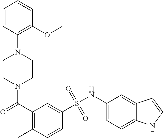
N1(C(C2=C(C)C=CC(S(NC3=CC=C4C(=C3)C=CN4)(=O)=O)=C2)=O)CCN(C2=C(OC)C=CC=C2)CC1
